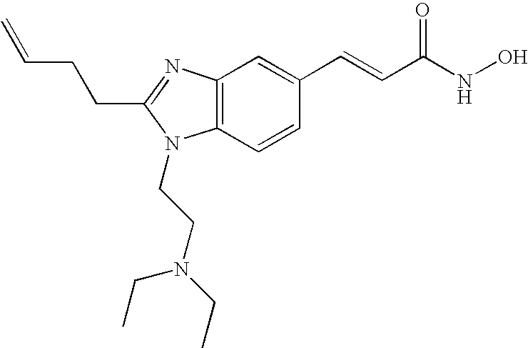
C12=C(N=C(CCC=C)N1CCN(CC)CC)C=C(C=CC(NO)=O)C=C2
